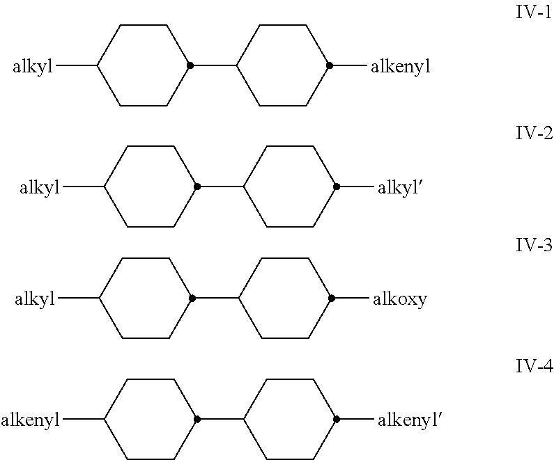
C1CC([alkyl])CCC1C1CCC([alkenyl])CC1.C1CC([alkyl])CCC1C1CCC([alkyl])CC1.C1CC([alkyl])CCC1C1CCC([alkoxy])CC1.C1CC([alkenyl])CCC1C1CCC([alkenyl])CC1
